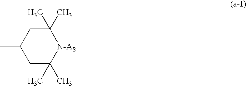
C1(C)(C)CC(C)CC(C)(C)[N-A8]1
